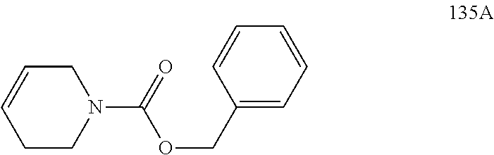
C1CN(C(=O)OCC2=CC=CC=C2)CC=C1
